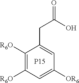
C1([R6O])=C([R6O])C=C([OR6])C=C1CC(O)=O.[P15]
